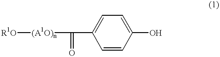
[R1O][(A1O)n]C(=O)C1=CC=C(O)C=C1
